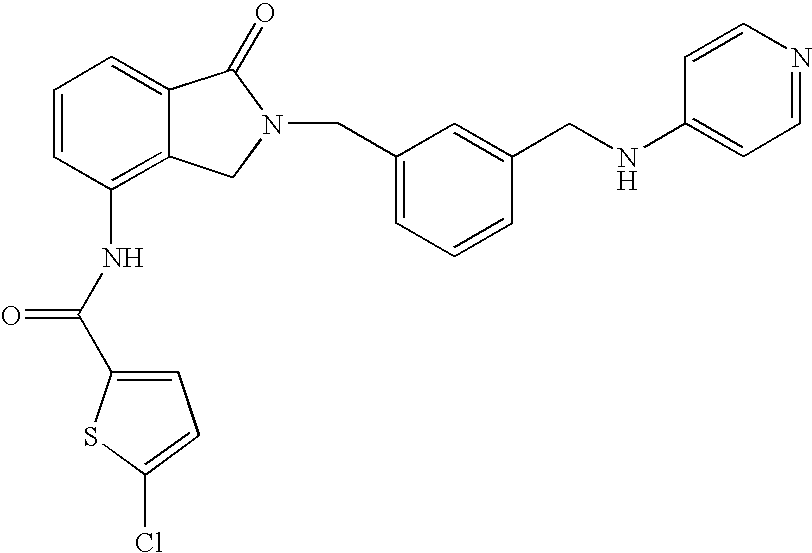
C1=C2C(=C(NC(C3=CC=C(Cl)S3)=O)C=C1)CN(CC1=CC=CC(CNC3=CC=NC=C3)=C1)C2=O
